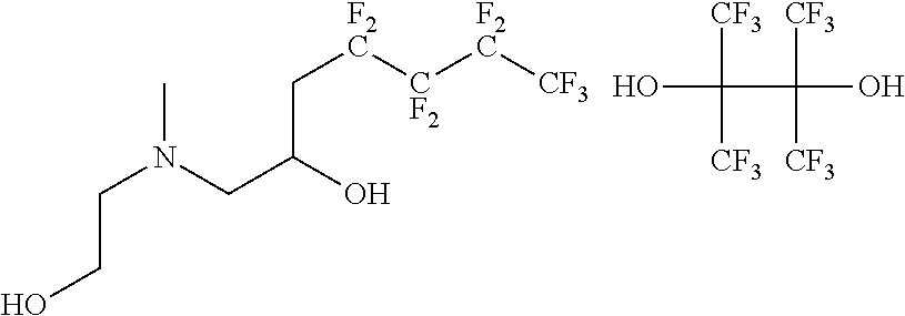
C(CO)N(CC(O)C[F2C][CF2][F2C][CF3])C.OC([CF3])(C([CF3])([CF3])O)[CF3]
